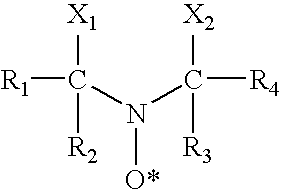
[R1]C(N(C([R4])([X2])[R3])[O*])([R2])[X1]
